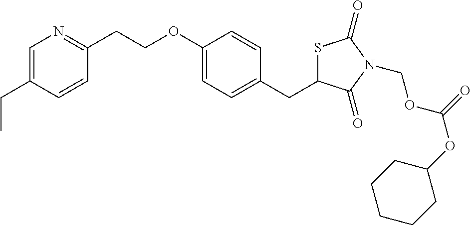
C1=C(CC)C=CC(CCOC2=CC=C(CC3SC(=O)N(COC(OC4CCCCC4)=O)C3=O)C=C2)=N1
